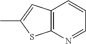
C1=NC2=C(C=C1)C=C(C)S2
